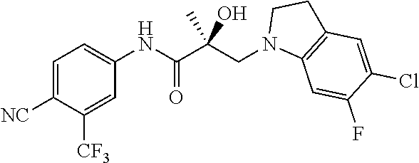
C1=C([NC])C([CF3])=CC(NC(C(CN2C3=C(CC2)C=C(Cl)C(F)=C3)(O)C)=O)=C1
